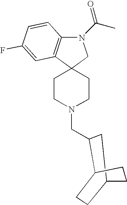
C12(CCN(CC3C4CCC(C3)CC4)CC1)CN(C(C)=O)C1=C2C=C(F)C=C1
